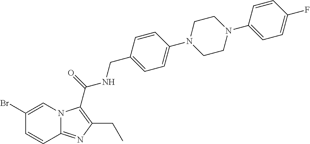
C1(Br)=CN2C(=NC(CC)=C2C(=O)NCC2=CC=C(N3CCN(C4=CC=C(F)C=C4)CC3)C=C2)C=C1
